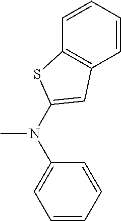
N(C1=CC=CC=C1)(C)C1=CC2=C(C=CC=C2)S1
